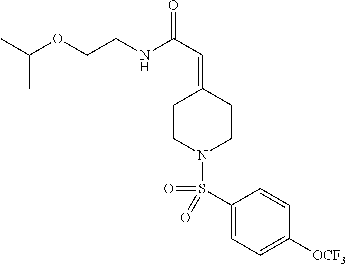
C(CNC(C=C1CCN(S(C2=CC=C([OCF3])C=C2)(=O)=O)CC1)=O)OC(C)C
